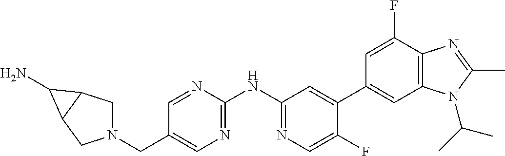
C(C1=CN=C(NC2=NC=C(F)C(C3=CC4=C(C(F)=C3)N=C(C)N4C(C)C)=C2)N=C1)N1CC2C(C1)C2N
